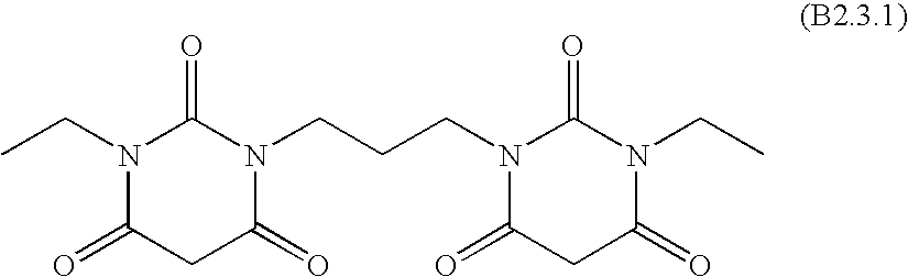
N1(CC)C(=O)CC(=O)N(CCCN2C(=O)CC(=O)N(CC)C2=O)C1=O
